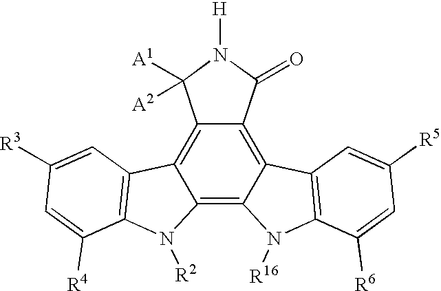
C12=C3C(=C4C(=C1C([A2])([A1])N([H])C2=O)C1=C(N4[R2])C([R4])=CC([R3])=C1)N([R16])C1=C3C=C([R5])C=C1[R6]
